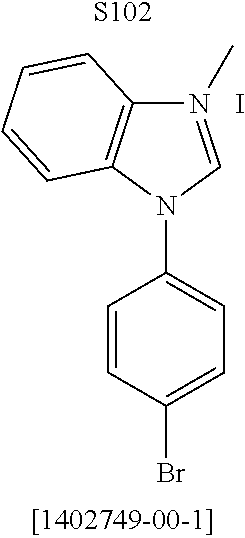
N1(C)=CN(C2=CC=C(Br)C=C2)C2=C1C=CC=C2.I.[S102]
